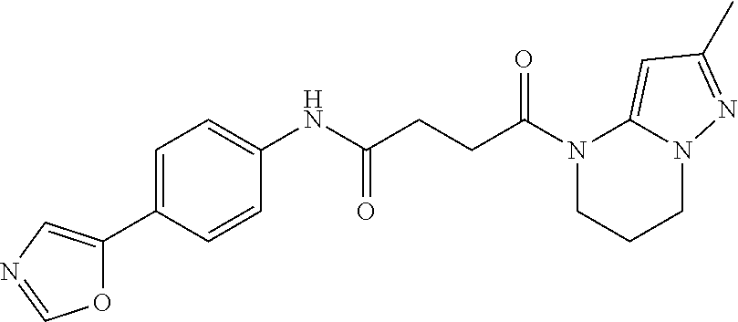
C1(NC(CCC(N2CCCN3C2=CC(C)=N3)=O)=O)=CC=C(C2=CN=CO2)C=C1
